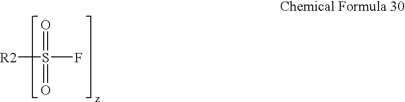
[R2]S(F)(=O)=O
